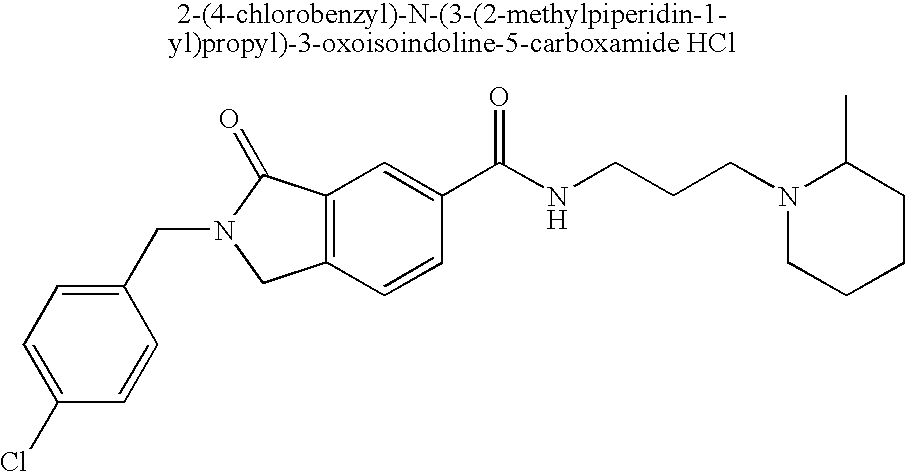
C1(Cl)=CC=C(CN2CC3=C(C2=O)C=C(C(NCCCN2CCCCC2C)=O)C=C3)C=C1
